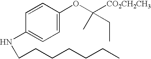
C1=CC(NCCCCCCC)=CC=C1OC([CO2CH2CH3])(C)CC
